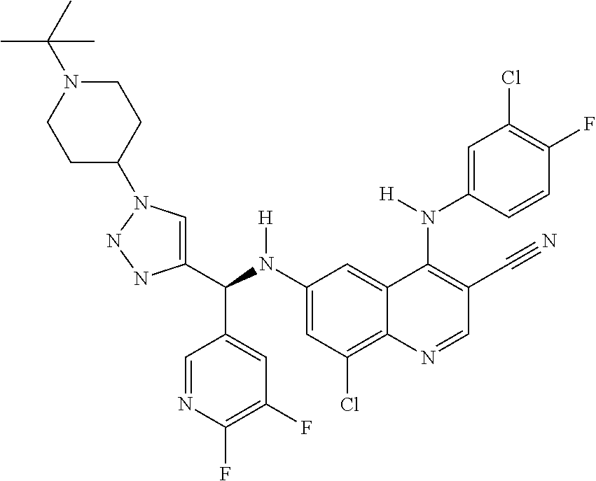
C1(N(C(C2=CN(C3CCN(C(C)(C)C)CC3)NN2)C2=CC(F)=C(F)N=C2)[H])=CC(Cl)=C2C(=C1)C(N(C1=CC(Cl)=C(F)C=C1)[H])=C(C#N)C=N2
